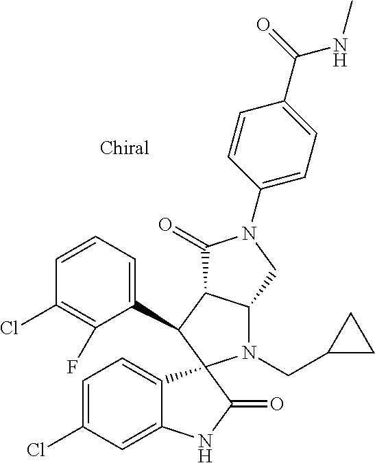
C1(C2C3C(N(CC4CC4)C24C2=CC=C(Cl)C=C2NC4=O)CN(C2=CC=C(C(=O)NC)C=C2)C3=O)=CC=CC(Cl)=C1F
